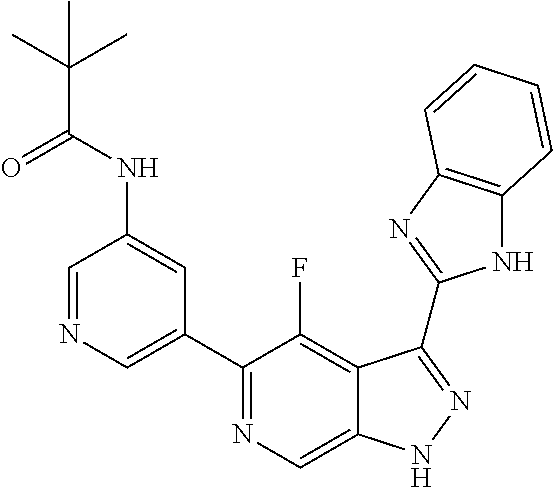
C1=NC=C(C2=NC=C3C(=C2F)C(C2=NC4=C(N2)C=CC=C4)=NN3)C=C1NC(C(C)(C)C)=O
